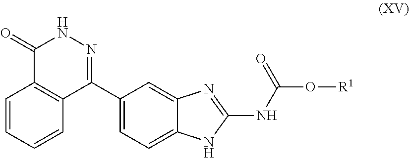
C1=CC=CC2=C1C(=O)NN=C2C1=CC=C2C(=C1)N=C(NC(O[R1])=O)N2
